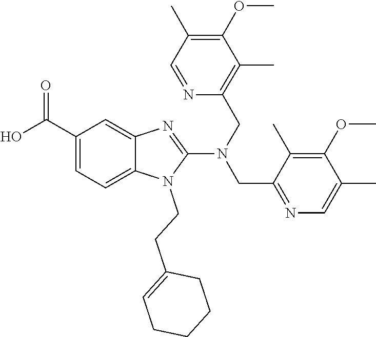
O=C(O)C1=CC=C2N(CCC3=CCCCC3)C(N(CC3=C(C)C(OC)=C(C)C=N3)CC3=NC=C(C)C(OC)=C3C)=NC2=C1
